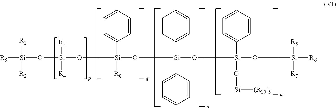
[R9][Si](O[Si](O[Si](C1=CC=CC=C1)(O[Si](C1=CC=CC=C1)(C1=CC=CC=C1)O[Si](O[Si]([R5])([R6])[R7])(C1=CC=CC=C1)O[Si][(R10)3])[R8])([R3])[R4])([R1])[R2]
